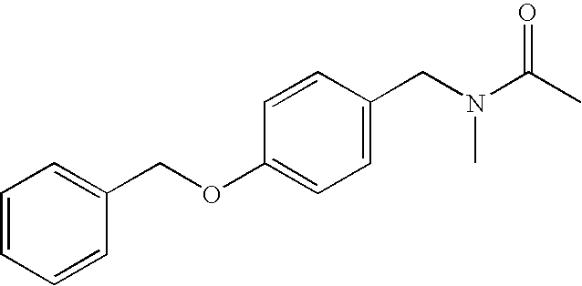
C1=CC(CN(C(C)=O)C)=CC=C1OCC1=CC=CC=C1
